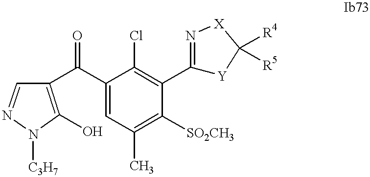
C1(C(C2=C(O)N([C3H7])N=C2)=O)=CC(C)=C([SO2CH3])C(C2=N[X]C([R4])([R5])[Y]2)=C1Cl
